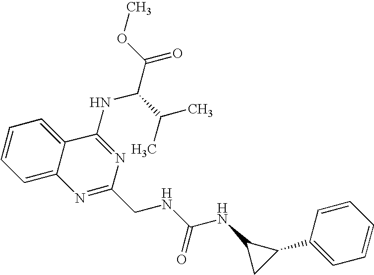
C12=CC=CC=C1C(NC(C(=O)OC)C(C)C)=NC(CNC(NC1CC1C1=CC=CC=C1)=O)=N2
